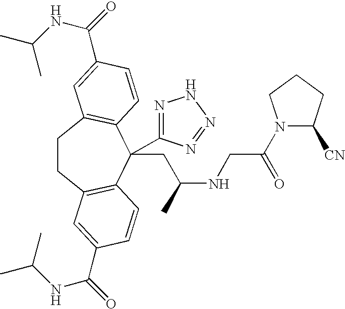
C1CC2=C(C(CC(NCC(N3C([CN])CCC3)=O)C)(C3=NNN=N3)C3=C1C=C(C(=O)NC(C)C)C=C3)C=CC(C(=O)NC(C)C)=C2
